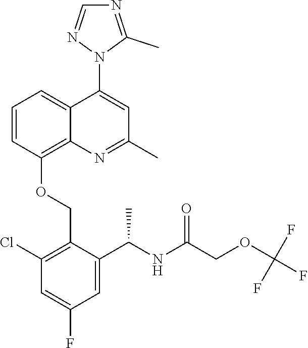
C1=CC(OCC2=C(Cl)C=C(F)C=C2C(NC(COC(F)(F)F)=O)C)=C2C(=C1)C(N1C(C)=NC=N1)=CC(C)=N2
